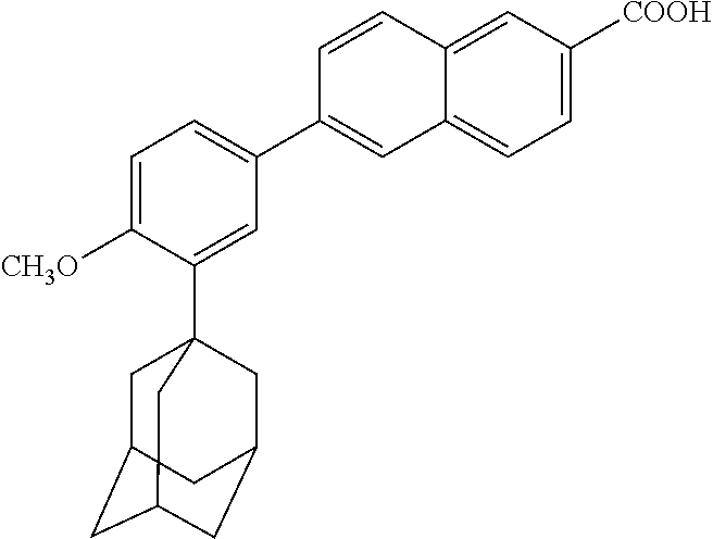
C1C2CC3CC(CC1(C1=CC(C4=CC5=CC=C([COOH])C=C5C=C4)=CC=C1[CH3O])C3)C2
